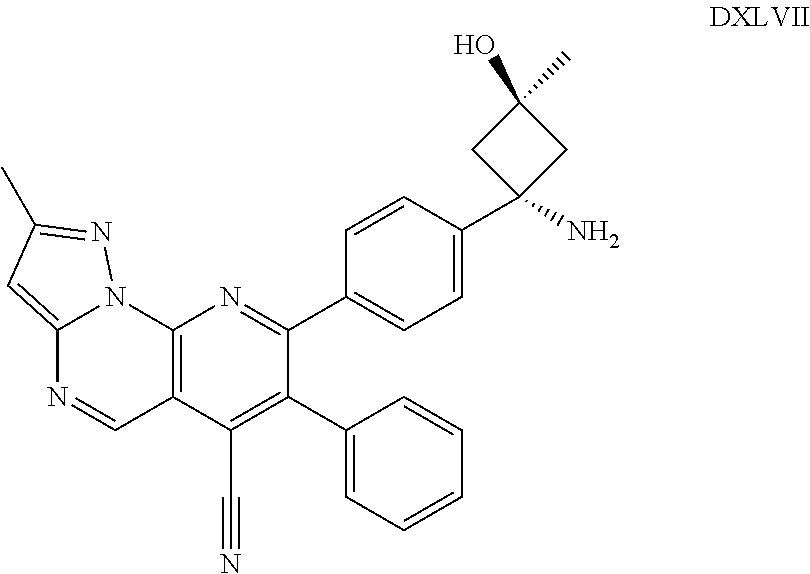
C12=C(C(C#N)=C(C3=CC=CC=C3)C(C3=CC=C(C4(N)CC(C)(O)C4)C=C3)=N1)C=NC1=CC(C)=NN21
